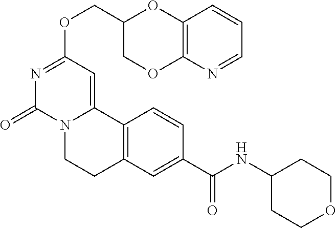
C(OC1=NC(=O)N2C(=C1)C1=C(CC2)C=C(C(NC2CCOCC2)=O)C=C1)C1COC2=C(O1)C=CC=N2
